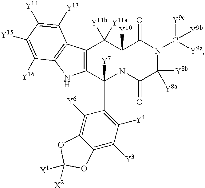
C12([Y10])N(C(=O)C([Y8b])([Y8a])N(C([Y9a])([Y9c])[Y9b])C1=O)C([Y7])(C1=C([Y4])C([Y3])=C3C(=C1[Y6])OC([X1])([X2])O3)C1=C(C2([Y11b])[Y11a])C2=C(N1)C([Y16])=C([Y15])C([Y14])=C2[Y13]
